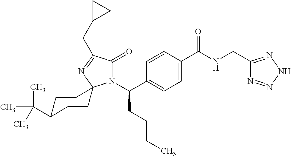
C1=C(C(=O)NCC2=NNN=N2)C=CC(C(N2C(=O)C(CC3CC3)=NC23CCC(C(C)(C)C)CC3)CCCC)=C1
